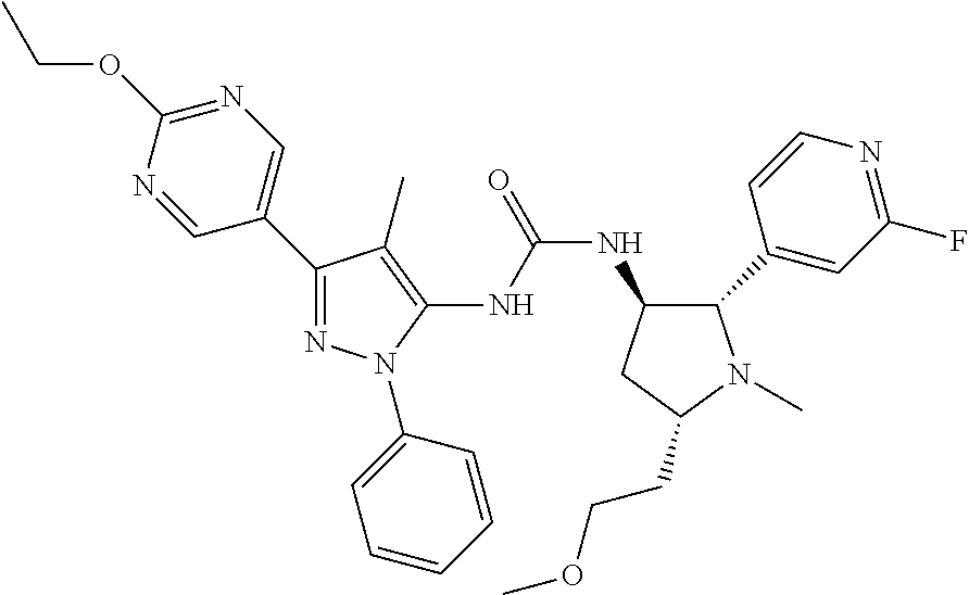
C1(C2=CN=C(OCC)N=C2)=NN(C2=CC=CC=C2)C(NC(NC2C(C3=CC(F)=NC=C3)N(C)C(CCOC)C2)=O)=C1C
